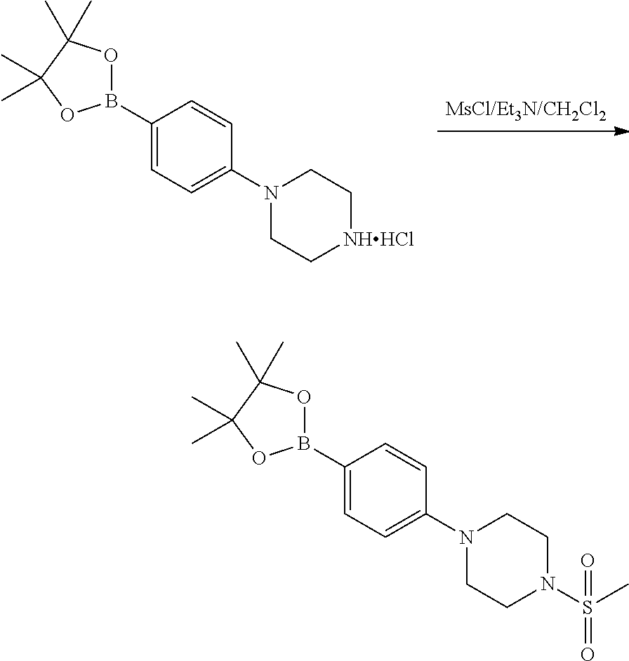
C1(B2OC(C)(C)C(C)(C)O2)=CC=C(N2CC[NHHCl]CC2)C=C1.C1(B2OC(C)(C)C(C)(C)O2)=CC=C(N2CCN(S(C)(=O)=O)CC2)C=C1
